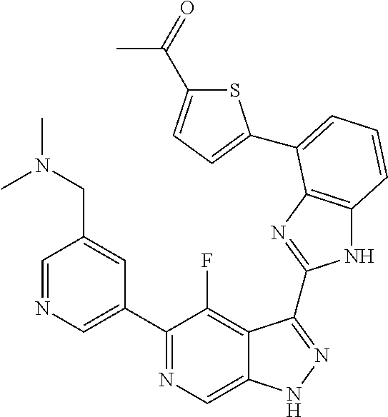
C1=NC=C(C2=NC=C3C(=C2F)C(C2=NC4=C(N2)C=CC=C4C2=CC=C(C(=O)C)S2)=NN3)C=C1CN(C)C
